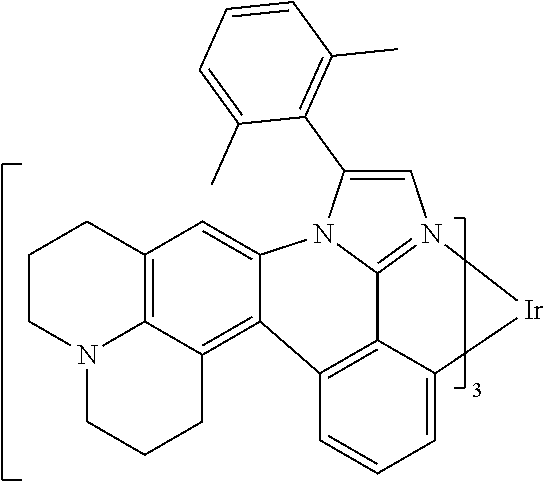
C12=C3C(=C4C5=C6C7=N(C=C(C8=C(C)C=CC=C8C)N7C4=C1)[Ir]C6=CC=C5)CCCN3CCC2
